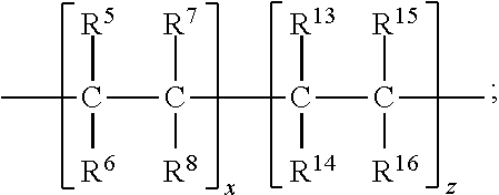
CC(C([R7])([R8])C(C([R15])([R16])C)([R13])[R14])([R5])[R6]
